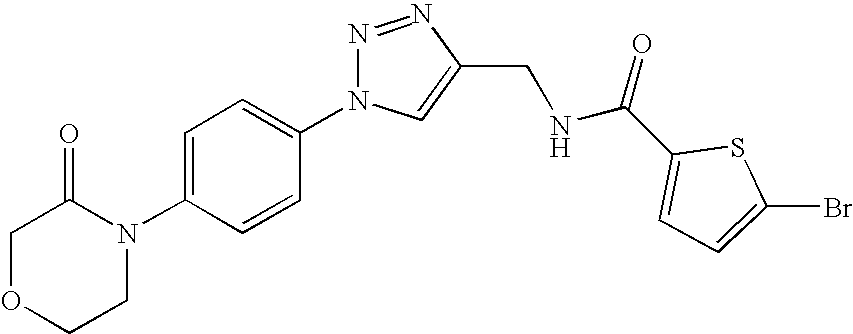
C1OCCN(C2=CC=C(N3N=NC(CNC(C4=CC=C(Br)S4)=O)=C3)C=C2)C1=O
